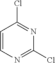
C1=CN=C(Cl)N=C1Cl
